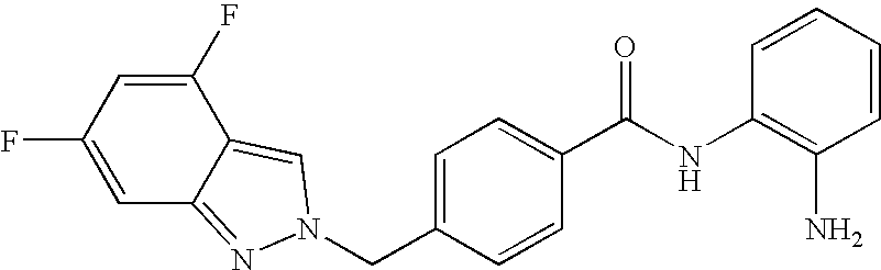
C(C1=CC=C(C(NC2=C(N)C=CC=C2)=O)C=C1)N1N=C2C=C(F)C=C(F)C2=C1
